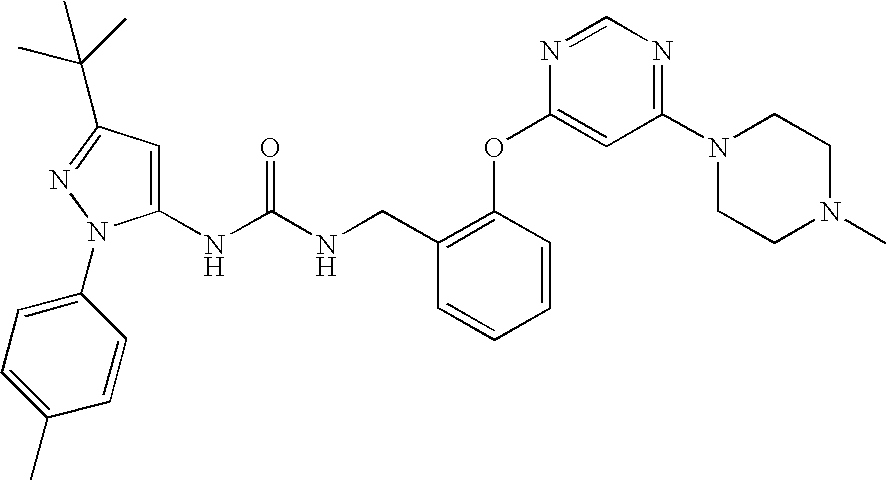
N(C(NCC1=C(OC2=CC(N3CCN(C)CC3)=NC=N2)C=CC=C1)=O)C1=CC(C(C)(C)C)=NN1C1=CC=C(C)C=C1
